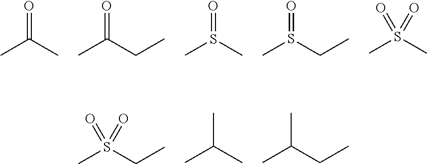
O=C(C)C.O=C(CC)C.O=S(C)C.O=S(CC)C.O=S(C)(C)=O.O=S(CC)(C)=O.CC(C)C.CC(CC)C
